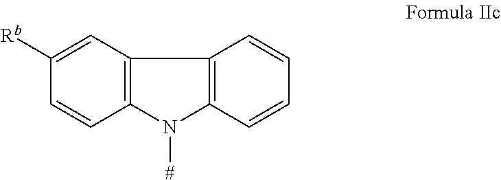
C12=C(N([#])C3=C1C=CC=C3)C=CC([Rb])=C2
